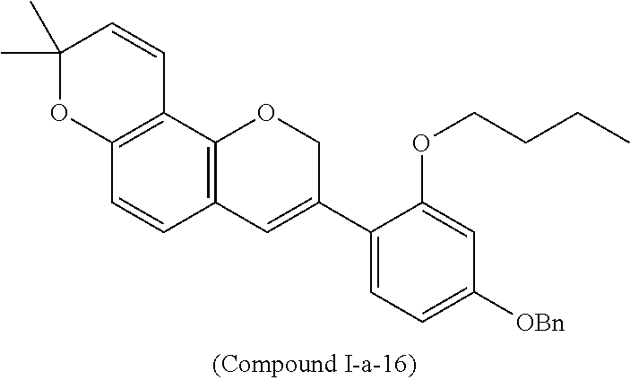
C12=C(C3=C(C=C1)C=C(C1=CC=C([OBn])C=C1OCCCC)CO3)C=CC(C)(C)O2
